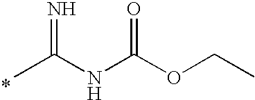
*.CC(NC(OCC)=O)=N
